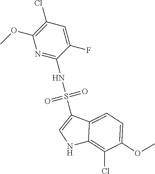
C1(Cl)=C(OC)N=C(NS(=O)(=O)C2=CNC3=C(Cl)C(OC)=CC=C23)C(F)=C1
